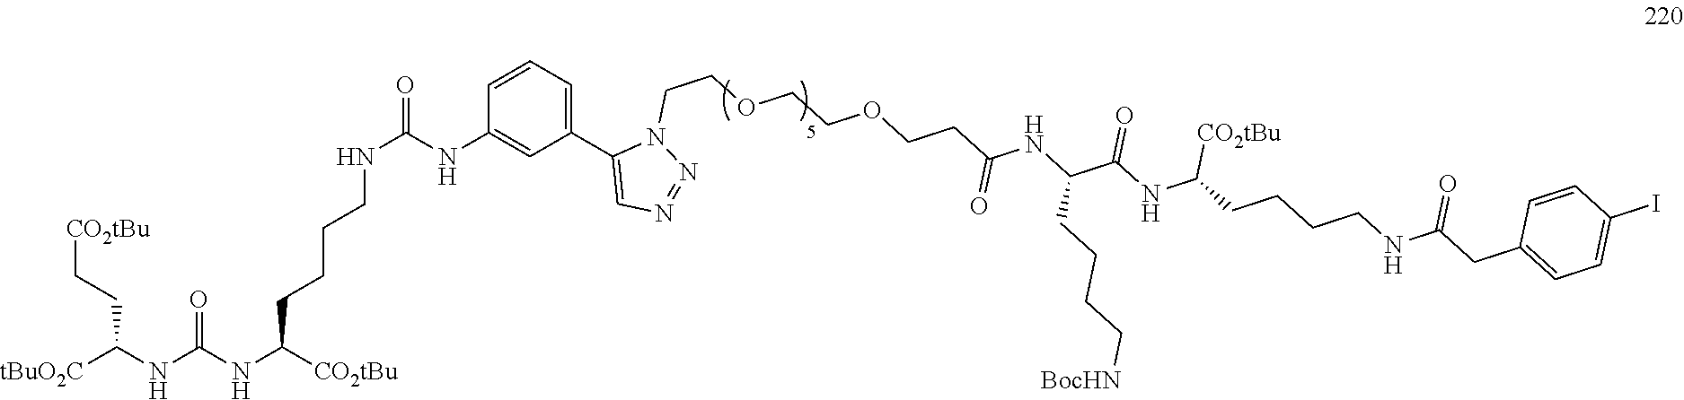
[tBuO2C]C(NC(NC([CO2tBu])CCCCNC(=O)NC1=CC(C2=CN=NN2CCOCCOCCC(NC(C(NC(CCCCNC(CC2=CC=C(I)C=C2)=O)[CO2tBu])=O)CCCC[BocHN])=O)=CC=C1)=O)CC[CO2tBu]
